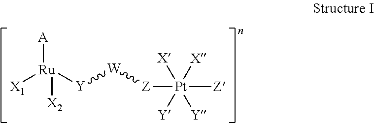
[X1][Ru]([Y][W][Z][Pt]([Z])([X])([X])([Y])[Y])([A])[X2]
